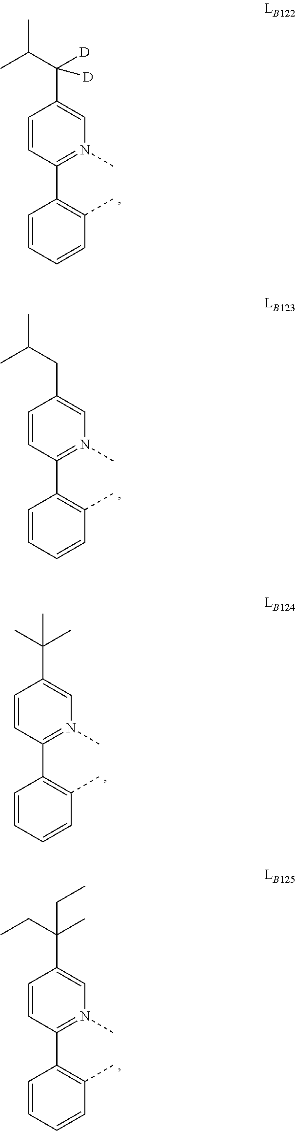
C1=CC(C2=C(C)C=CC=C2)=N(C)C=C1C(C(C)C)([D])[D].C1=CC(C2=C(C)C=CC=C2)=N(C)C=C1CC(C)C.C1=CC(C2=C(C)C=CC=C2)=N(C)C=C1C(C)(C)C.C1=CC(C2=C(C)C=CC=C2)=N(C)C=C1C(CC)(C)CC
